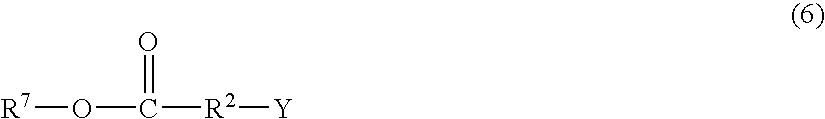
O(C([R2][Y])=O)[R7]
